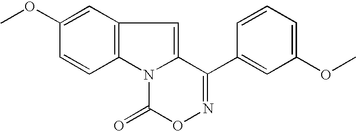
C12=C(N3C(=C1)C(C1=CC(OC)=CC=C1)=NOC3=O)C=CC(OC)=C2
